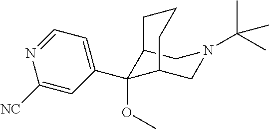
C1(OC)(C2=CC=NC([NC])=C2)C2CCCC1CN(C(C)(C)C)C2
